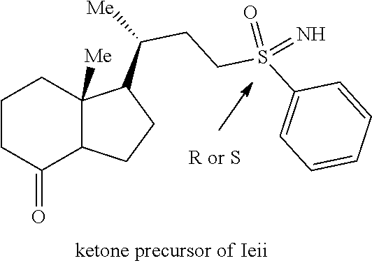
C1CC(=O)C2C([Me])(C1)C(C([Me])CCS(C1=CC=CC=C1)(=O)=N)CC2
